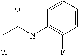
C1=CC=CC(F)=C1NC(CCl)=O
